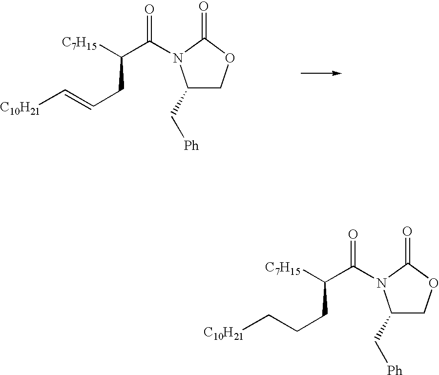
C1(C[Ph])COC(=O)N1C(C([C7H15])CCC[C10H21])=O.C1(C[Ph])COC(=O)N1C(C([C7H15])CC=C[C10H21])=O
